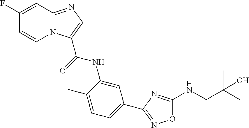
N12C(=NC=C1C(=O)NC1=CC(C3=NOC(NCC(C)(C)O)=N3)=CC=C1C)C=C(F)C=C2
